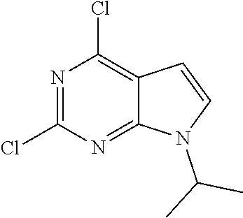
ClC1=NC(Cl)=C2C(=N1)N(C(C)C)C=C2
